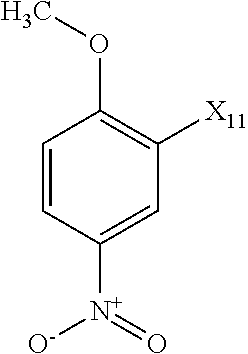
C1=CC([N+](=O)[O-])=CC([X11])=C1OC
